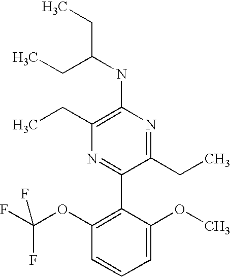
C1(NC(CC)CC)=C(CC)N=C(C2=C(OC(F)(F)F)C=CC=C2OC)C(CC)=N1
